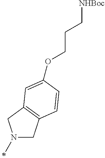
N1(C)CC2=C(C1)C=C(OCCC[NHBoc])C=C2
